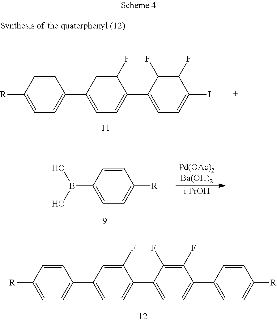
C1=CC([R])=CC=C1C1=CC=C(C2=CC=C(I)C(F)=C2F)C(F)=C1.C1=CC(B(O)O)=CC=C1[R].[i-PrOH].C1=CC([R])=CC=C1C1=CC=C(C2=CC=C(C3=CC=C([R])C=C3)C(F)=C2F)C(F)=C1
